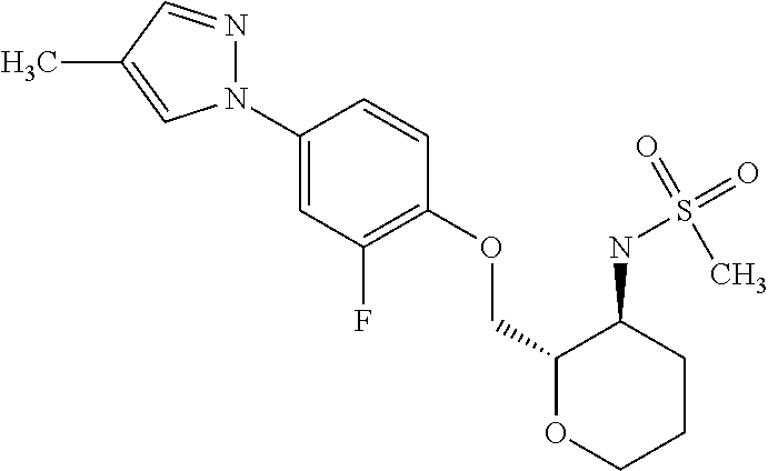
C1(N2N=CC(C)=C2)=CC(F)=C(OCC2OCCCC2NS(=O)(C)=O)C=C1
